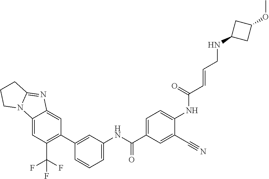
C12=CC(C(F)(F)F)=C(C3=CC(NC(C4=CC=C(NC(C=CCNC5CC(OC)C5)=O)C(C#N)=C4)=O)=CC=C3)C=C1N=C1N2CCC1
